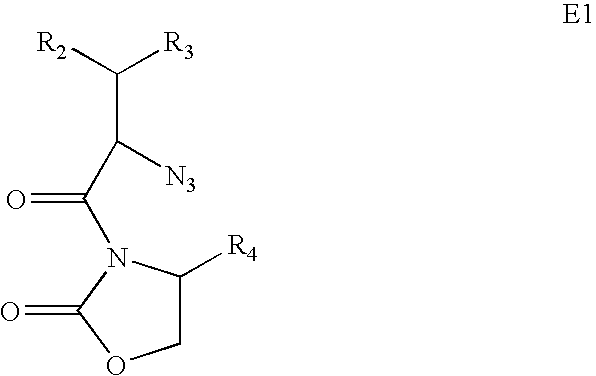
[R2]C([R3])C(C(=O)N1C([R4])COC1=O)[N3]
